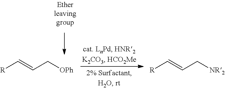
[R]C=CC[OPh].[R]C=CC[NR2]
